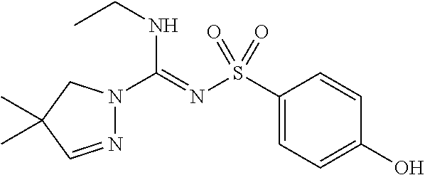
N1=CC(C)(C)CN1C(=NS(C1=CC=C(O)C=C1)(=O)=O)NCC
